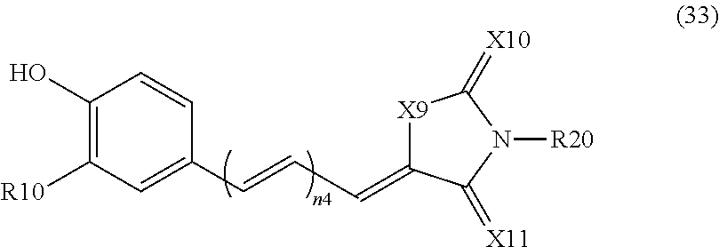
C1(O)=C([R10])C=C(C=CC=C2[X9]C(=[X10])N([R20])C2=[X11])C=C1
